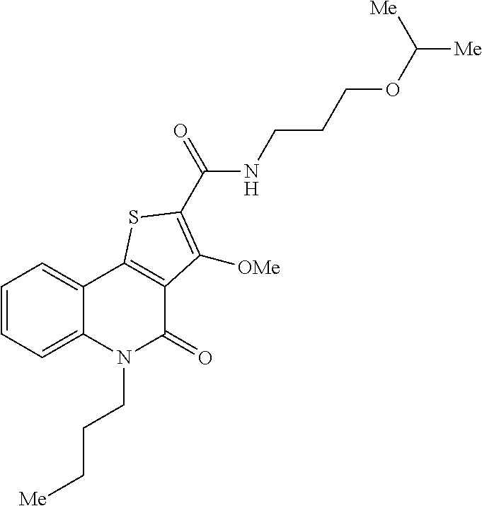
C1=CC=C2C(=C1)C1=C(C(=O)N2CCC[Me])C([OMe])=C(C(NCCCOC([Me])[Me])=O)S1
